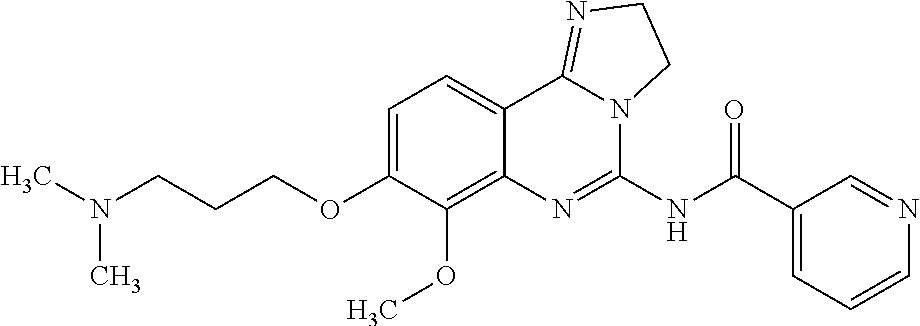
CN(C)CCCOC1=CC=C2C(=C1OC)N=C(NC(C1=CC=CN=C1)=O)N1C2=NCC1
